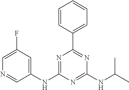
N1=C(NC2=CC(F)=CN=C2)N=C(NC(C)C)N=C1C1=CC=CC=C1
